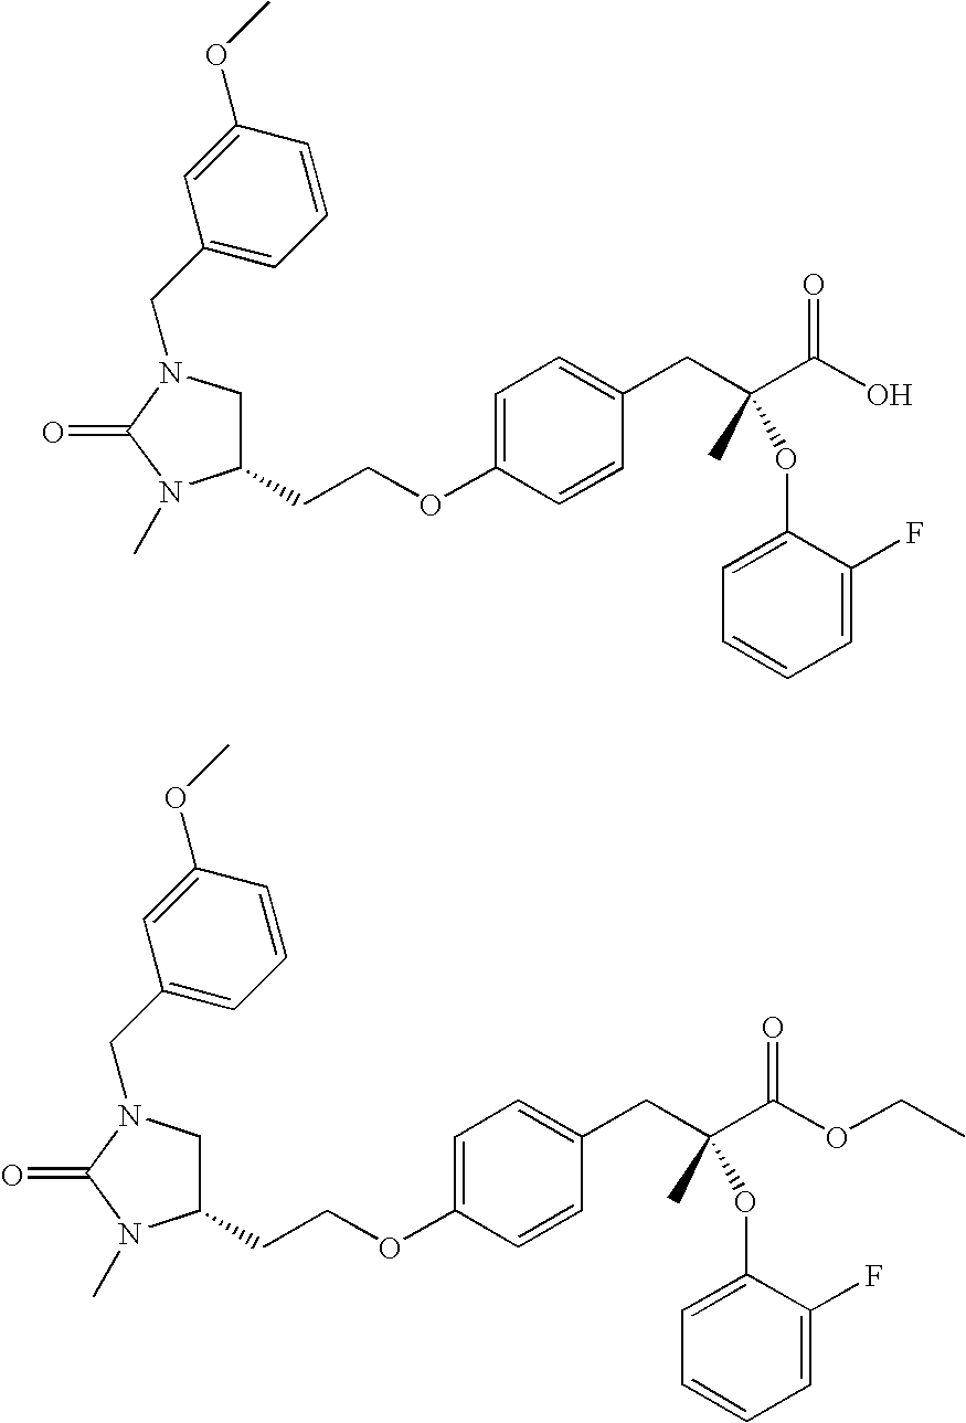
C(OC1=CC=C(CC(C)(C(O)=O)OC2=CC=CC=C2F)C=C1)CC1CN(CC2=CC=CC(OC)=C2)C(=O)N1C.C(OC1=CC=C(CC(C)(C(OCC)=O)OC2=CC=CC=C2F)C=C1)CC1CN(CC2=CC=CC(OC)=C2)C(=O)N1C
